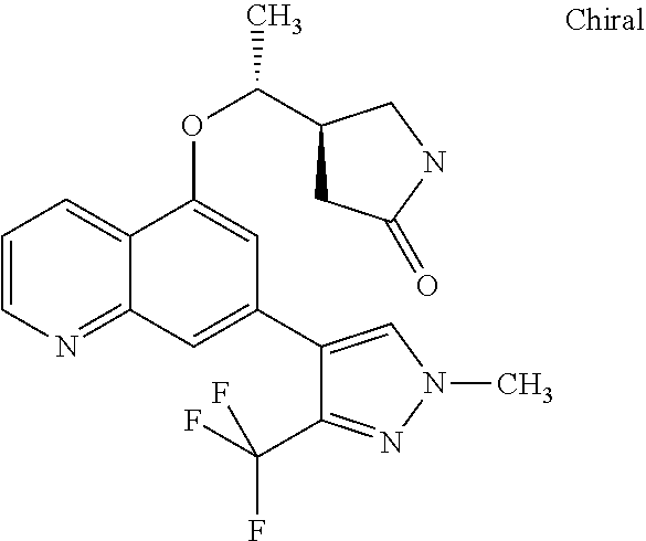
C1=CN=C2C(=C1)C(OC(C1CC(=O)NC1)C)=CC(C1=CN(C)N=C1C(F)(F)F)=C2
